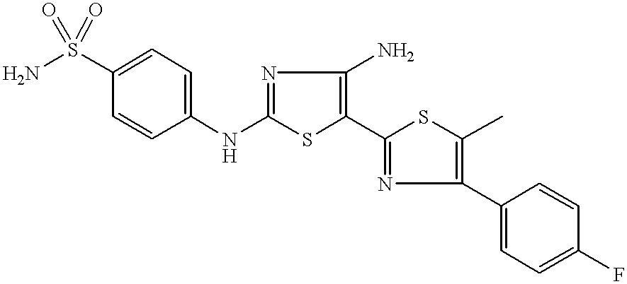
C1(S(N)(=O)=O)=CC=C(NC2=NC(N)=C(C3=NC(C4=CC=C(F)C=C4)=C(C)S3)S2)C=C1
